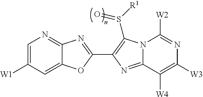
C12=CC([W1])=CN=C1N=C(C1=C(S([R1])=O)N3C(=N1)C([W4])=C([W3])N=C3[W2])O2
